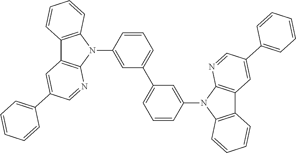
C1=CC(N2C3=C(C4=C2N=CC(C2=CC=CC=C2)=C4)C=CC=C3)=CC(C2=CC=CC(N3C4=C(C5=C3N=CC(C3=CC=CC=C3)=C5)C=CC=C4)=C2)=C1
